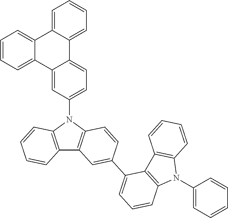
C12=C(N(C3=CC=C4C(=C3)C3=CC=CC=C3C3=CC=CC=C43)C3=C1C=C(C1=CC=CC4=C1C1=C(N4C4=CC=CC=C4)C=CC=C1)C=C3)C=CC=C2
